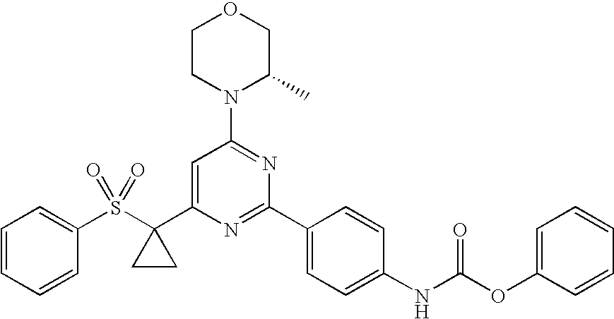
C1=C(C2(S(C3=CC=CC=C3)(=O)=O)CC2)N=C(C2=CC=C(NC(OC3=CC=CC=C3)=O)C=C2)N=C1N1CCOCC1C
